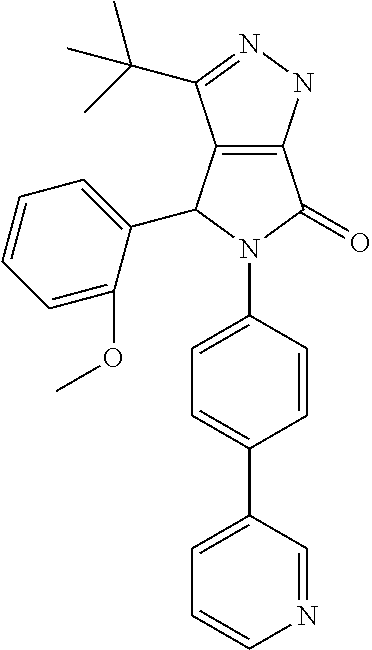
C12=C(NN=C1C(C)(C)C)C(=O)N(C1=CC=C(C3=CC=CN=C3)C=C1)C2C1=CC=CC=C1OC
